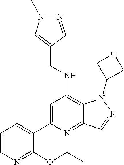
N1=CC(CNC2=C3C(=NC(C4=CC=CN=C4OCC)=C2)C=NN3C2COC2)=CN1C
